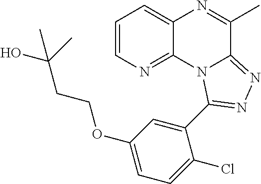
C1=CN=C2C(=C1)N=C(C)C1=NN=C(C3=CC(OCCC(O)(C)C)=CC=C3Cl)N21
